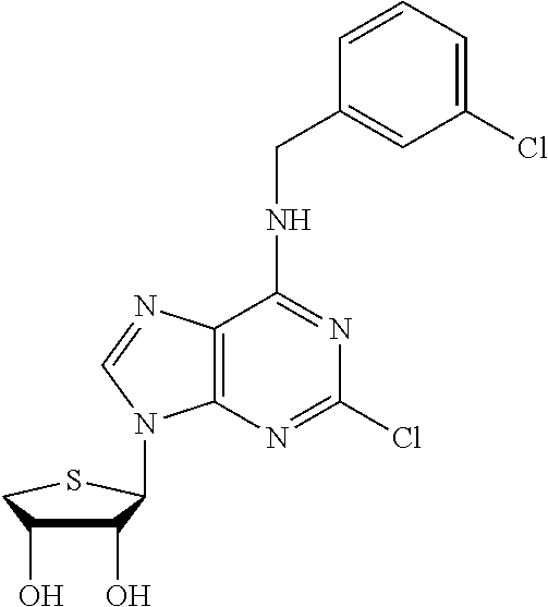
C1(O)C(O)CSC1N1C2=C(C(NCC3=CC(Cl)=CC=C3)=NC(Cl)=N2)N=C1
